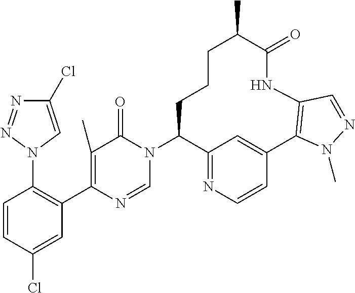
C1=CC(Cl)=CC(C2=C(C)C(=O)N(C3C4=NC=CC(=C4)C4=C(NC(=O)C(C)CCC3)C=NN4C)C=N2)=C1N1C=C(Cl)N=N1
